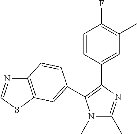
N1(C)C(C)=NC(C2=CC(C)=C(F)C=C2)=C1C1=CC2=C(N=CS2)C=C1
